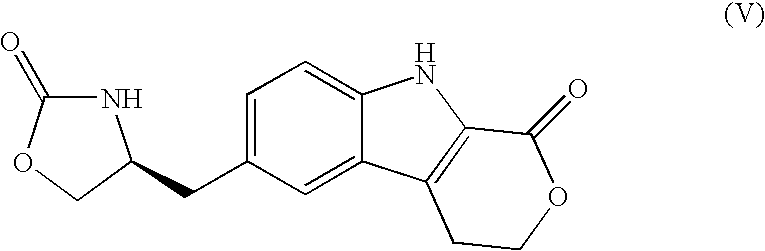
N1C(=O)OCC1CC1=CC=C2C(=C1)C1=C(N2)C(=O)OCC1
